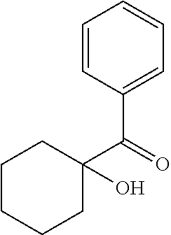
C1CCCC(C(=O)C2=CC=CC=C2)(O)C1
